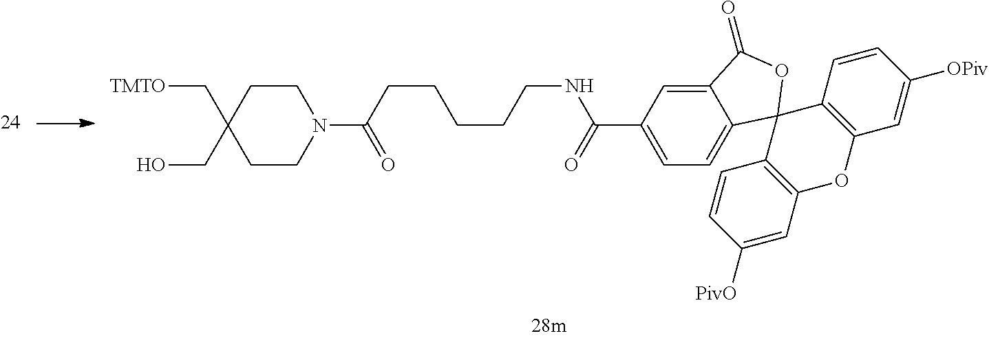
C12=CC=C(C(=O)NCCCCCC(N3CCC(CO)(C[TMTO])CC3)=O)C=C1C(=O)OC21C2=C(OC3=C1C=CC([OPiv])=C3)C=C([PivO])C=C2
